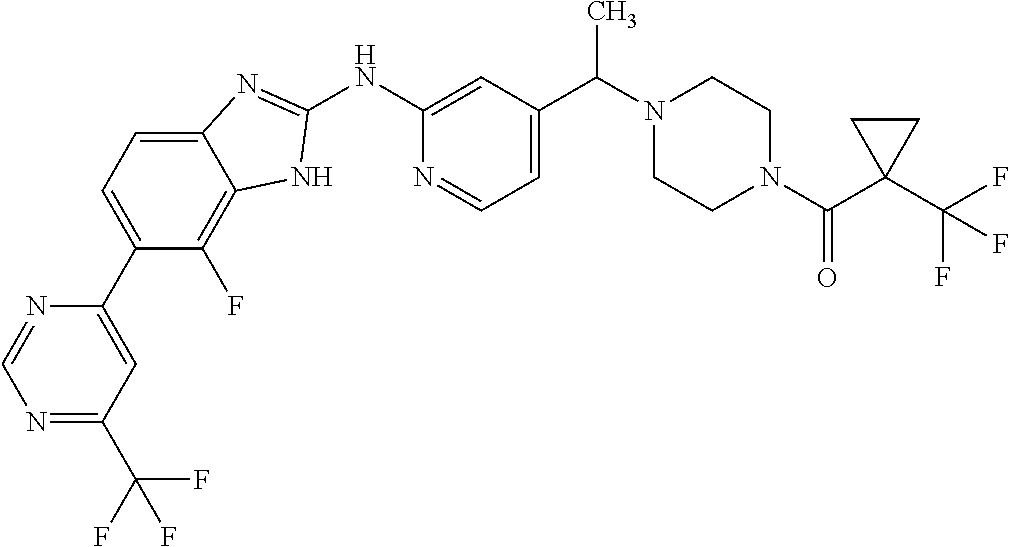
C1(C2=CC=C3C(=C2F)NC(NC2=CC(C(N4CCN(C(C5(C(F)(F)F)CC5)=O)CC4)C)=CC=N2)=N3)=CC(C(F)(F)F)=NC=N1
